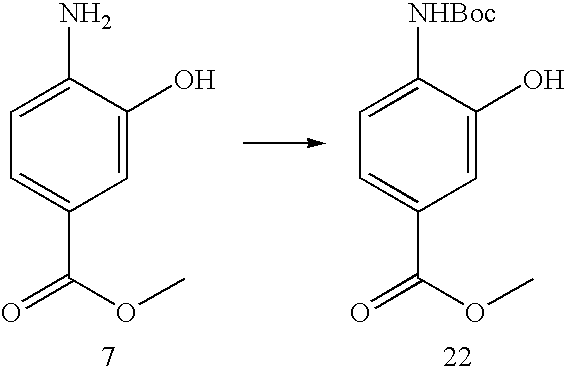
C1=C(N)C(O)=CC(C(=O)OC)=C1.C1=C([NHBoc])C(O)=CC(C(=O)OC)=C1
